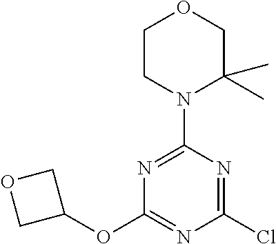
C1CN(C2=NC(OC3COC3)=NC(Cl)=N2)C(C)(C)CO1
